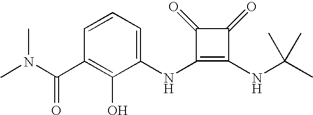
CN(C(C1=C(O)C(NC2=C(NC(C)(C)C)C(=O)C2=O)=CC=C1)=O)C
